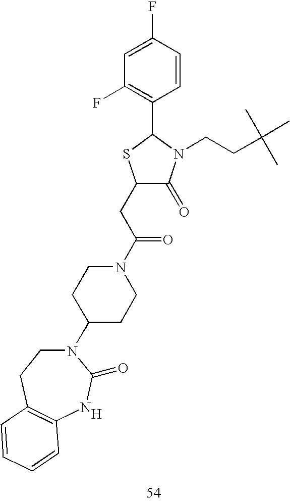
[H].C1(CC(N2CCC(N3CCC4=C(NC3=O)C=CC=C4)CC2)=O)C(=O)N(CCC(C)(C)C)C(C2=C(F)C=C(F)C=C2)S1
